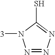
N1=NN=C(S)N1[3]
